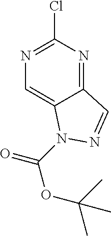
C12=NC(Cl)=NC=C1N(C(OC(C)(C)C)=O)N=C2
